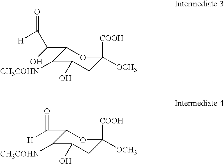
C1C([COOH])([OCH3])OC(C(O)C(=O)[H])C([CH3COHN])C1O.C1C([COOH])([OCH3])OC(C(=O)[H])C([CH3COHN])C1O
